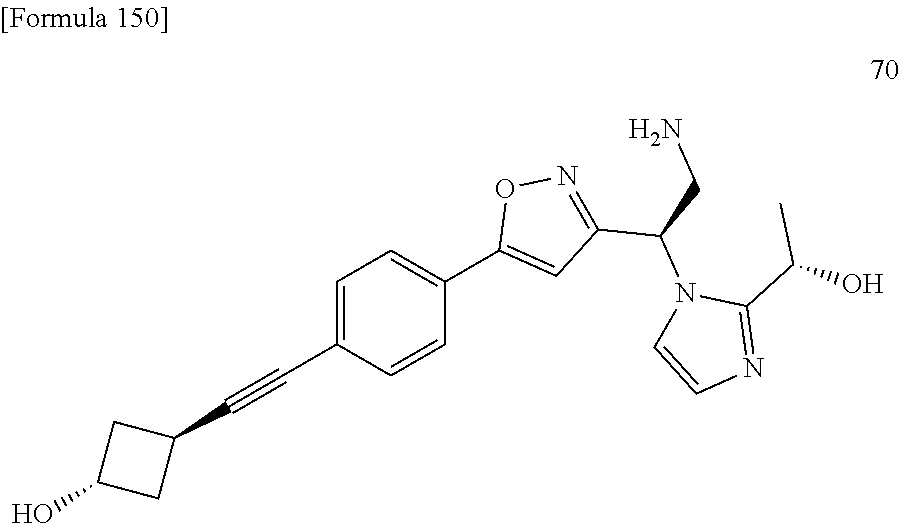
N1(C(C2=NOC(C3=CC=C(C#CC4CC(O)C4)C=C3)=C2)CN)C=CN=C1C(O)C
